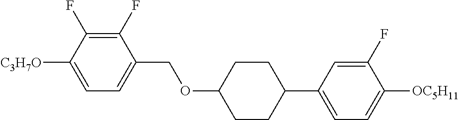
C1(F)=C(F)C([C3H7O])=CC=C1COC1CCC(C2=CC=C([OC5H11])C(F)=C2)CC1
